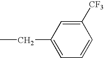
CCC1=CC=CC([CF3])=C1
